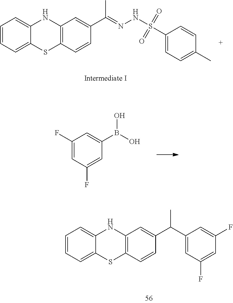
C1=CC=C2C(=C1)NC1=C(S2)C=CC(C(=NNS(=O)(=O)C2=CC=C(C)C=C2)C)=C1.C1(F)=CC(F)=CC(B(O)O)=C1.C1=CC=C2C(=C1)NC1=C(S2)C=CC(C(C2=CC(F)=CC(F)=C2)C)=C1
